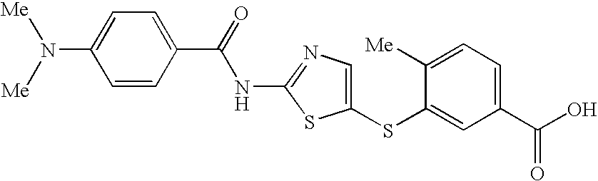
C1(SC2=CC(C(O)=O)=CC=C2[Me])=CN=C(NC(C2=CC=C(N([Me])[Me])C=C2)=O)S1
